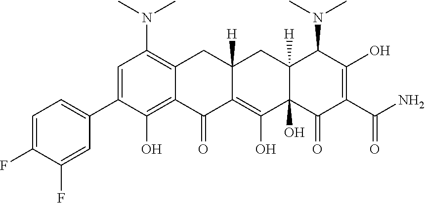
C1=C(C2=CC=C(F)C(F)=C2)C(O)=C2C(=C1N(C)C)CC1([H])C(=C(O)C3(O)C([H])(C1)C(N(C)C)C(O)=C(C(N)=O)C3=O)C2=O
